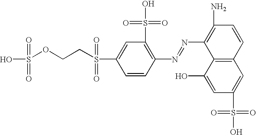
C12=C(C(O)=CC(S(O)(=O)=O)=C1)C(N=NC1=C(S(O)(=O)=O)C=C(S(CCOS(O)(=O)=O)(=O)=O)C=C1)=C(N)C=C2
